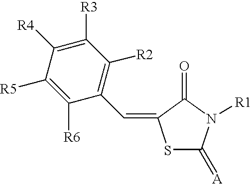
S1C(=[A])N([R1])C(=O)C1=CC1=C([R2])C([R3])=C([R4])C([R5])=C1[R6]
